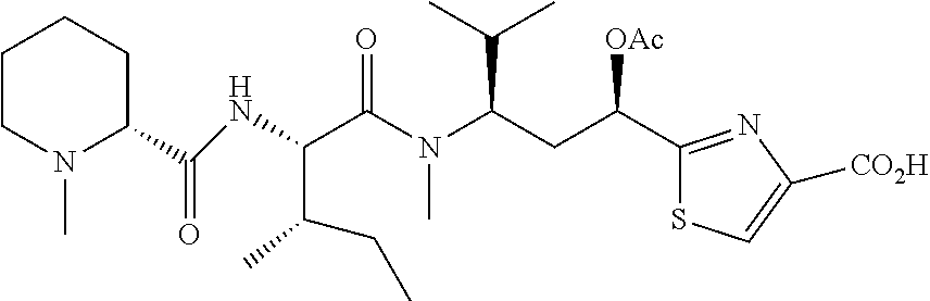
C1(C(CC(N(C(C(C(CC)C)NC(C2CCCCN2C)=O)=O)C)C(C)C)[OAc])=NC([CO2H])=CS1
